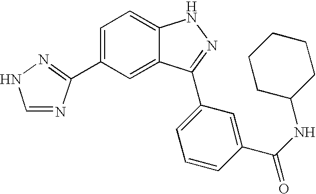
C1=C(C2=NNC=N2)C=C2C(=C1)NN=C2C1=CC=CC(C(NC2CCCCC2)=O)=C1
